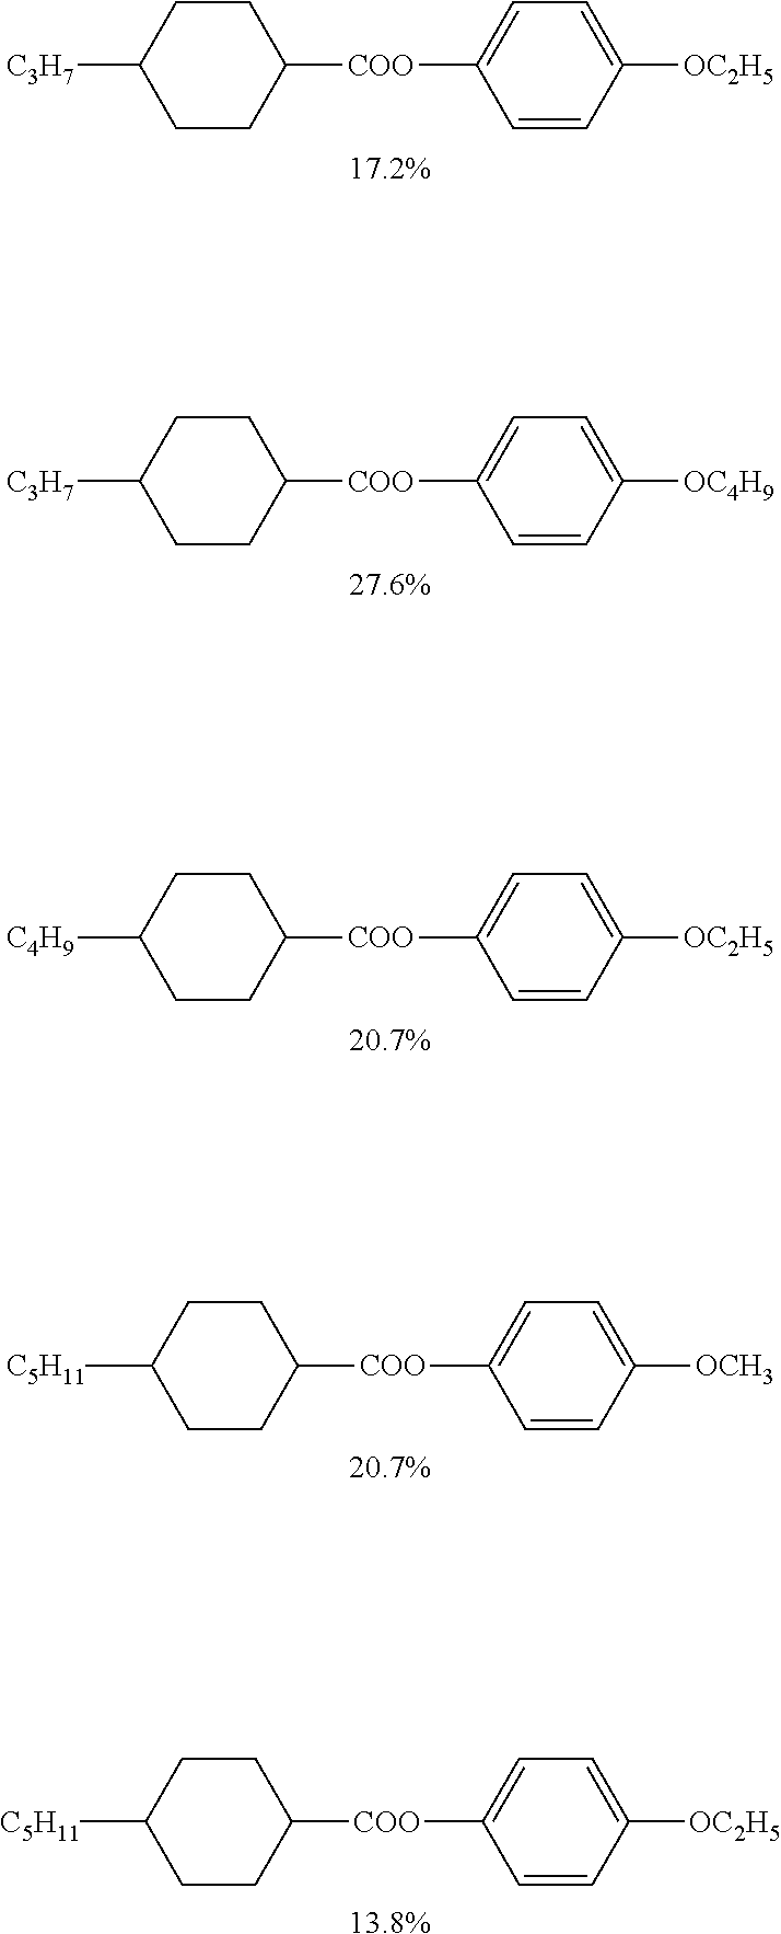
C1CC([C3H7])CCC1[COO]C1=CC=C([OC2H5])C=C1.C1CC([C3H7])CCC1[COO]C1=CC=C([OC4H9])C=C1.C1CC([C4H9])CCC1[COO]C1=CC=C([OC2H5])C=C1.C1CC([C5H11])CCC1[COO]C1=CC=C([OCH3])C=C1.C1CC([C5H11])CCC1[COO]C1=CC=C([OC2H5])C=C1
